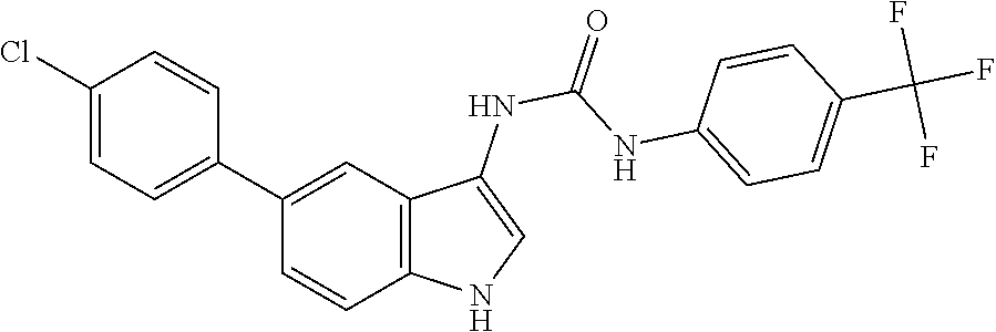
O=C(NC1=CNC2=C1C=C(C1=CC=C(Cl)C=C1)C=C2)NC1=CC=C(C(F)(F)F)C=C1
